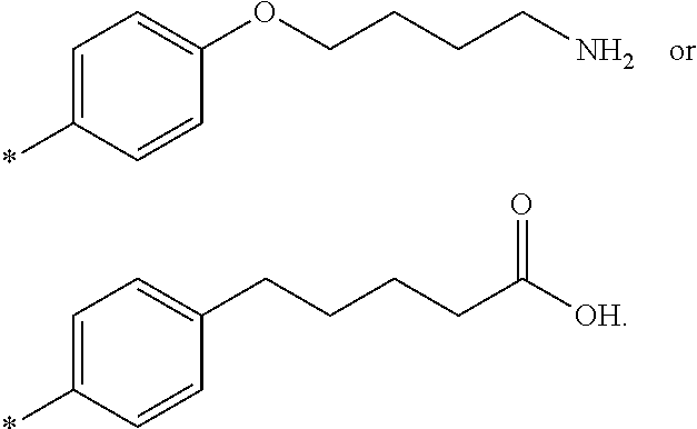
C1=C(*)C=CC(OCCCCN)=C1.C1=C(*)C=CC(CCCCC([OH])=O)=C1
